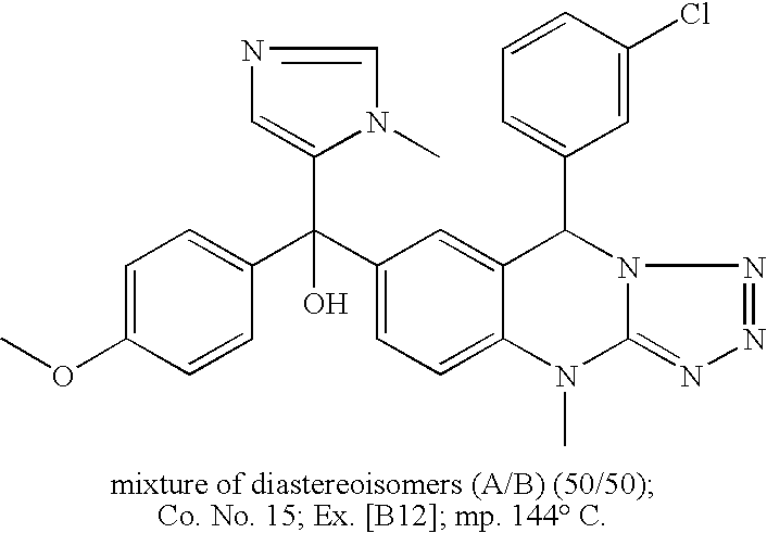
C1=C(OC)C=CC(C(C2=CC=C3C(=C2)C(C2=CC=CC(Cl)=C2)N2C(=NN=N2)N3C)(O)C2=CN=CN2C)=C1
